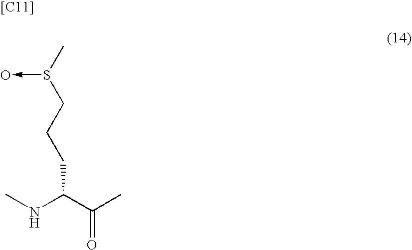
[[C11]].CNC(C(C)=O)CCCS(C)->O
